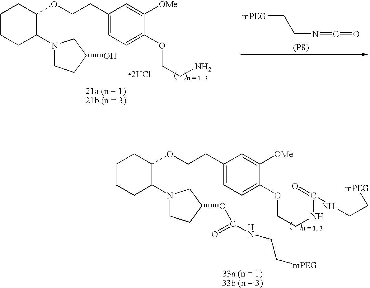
C1(CCOC2CCCCC2N2CCC(O)C2)=CC=C(OCCN)C([OMe])=C1.[2HCl].[mPEG]CCN=C=O.[(P8)].C1(CCOC2CCCCC2N2CCC(OC(=O)NCC[mPEG])C2)=CC=C(OCCNC(=O)NCC[mPEG])C([OMe])=C1
